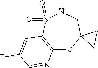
C12=C(S(=O)(=O)NCC3(O1)CC3)C=C(F)C=N2
